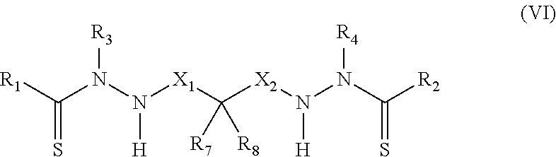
C(N(N([X1]C([X2]N(N(C([R2])=S)[R4])[H])([R7])[R8])[H])[R3])([R1])=S
